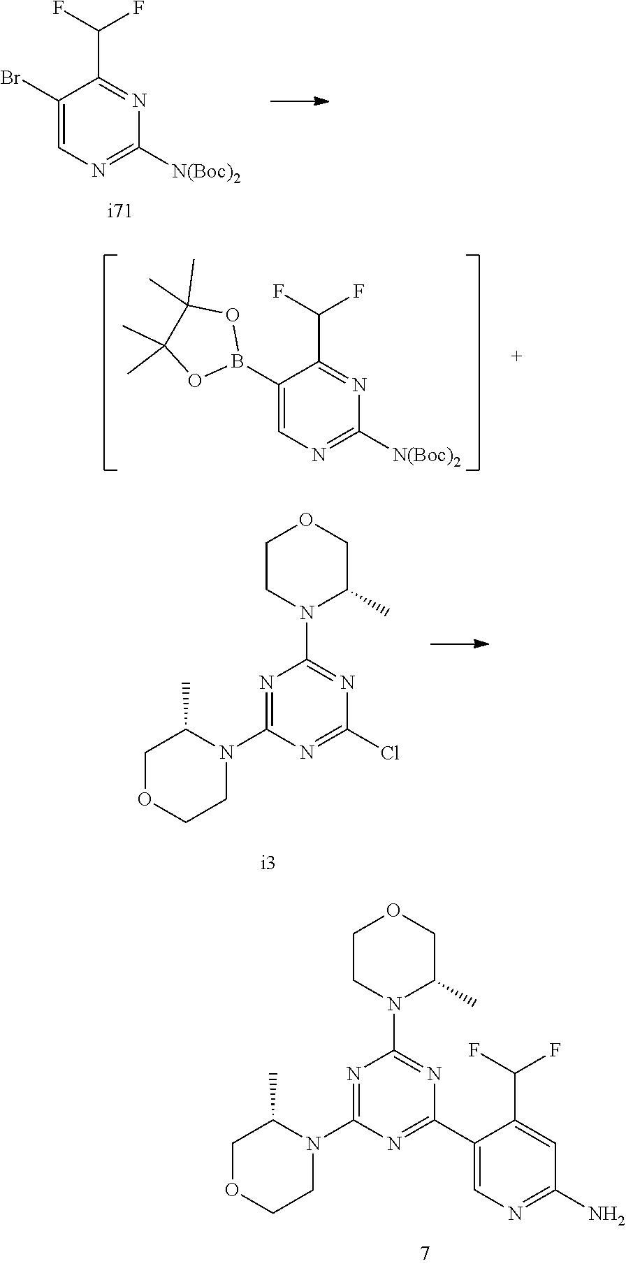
C1(Br)=CN=C([N(Boc)2])N=C1C(F)F.C1(B2OC(C)(C)C(C)(C)O2)=CN=C([N(Boc)2])N=C1C(F)F.N1=C(N2C(C)COCC2)N=C(Cl)N=C1N1C(C)COCC1.N1=C(N2C(C)COCC2)N=C(C2=CN=C(N)C=C2C(F)F)N=C1N1C(C)COCC1
